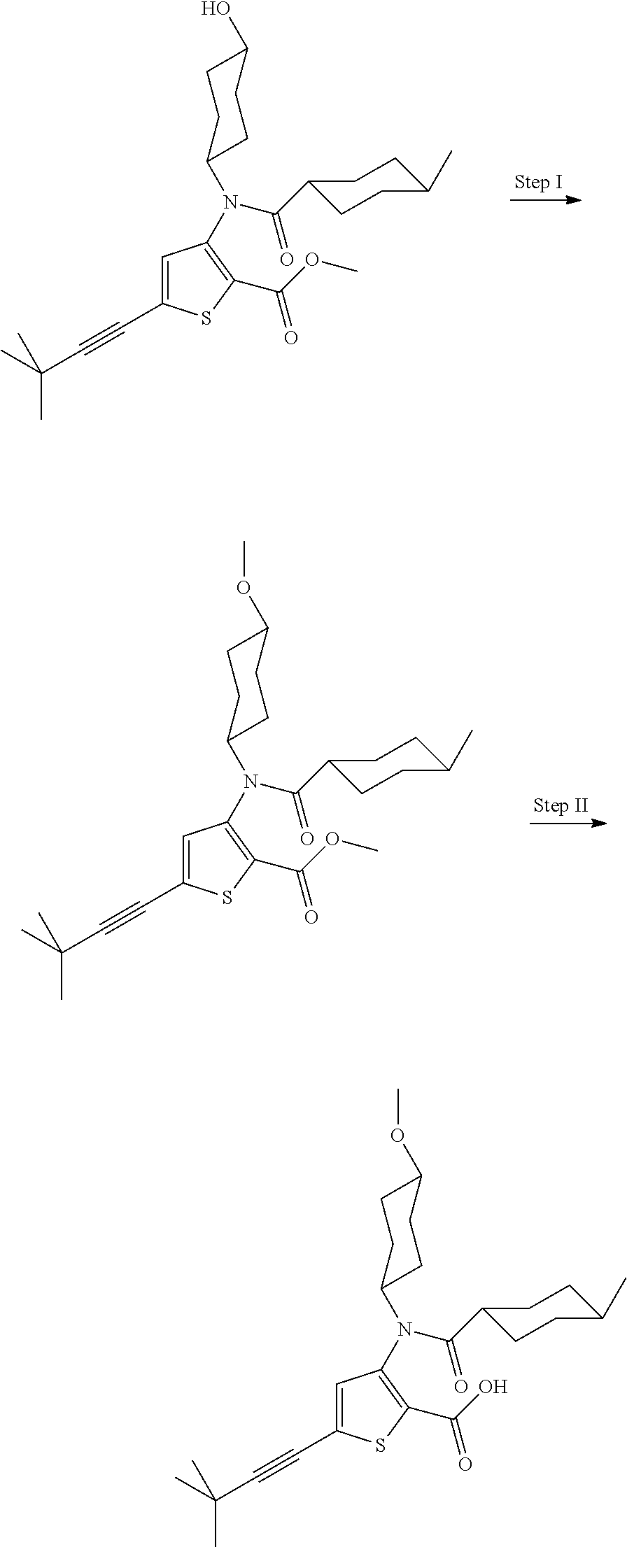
C1=C(C#CC(C)(C)C)SC(C(=O)OC)=C1N(C(=O)C1CCC(C)CC1)C1CCC(O)CC1.C1=C(C#CC(C)(C)C)SC(C(=O)OC)=C1N(C(=O)C1CCC(C)CC1)C1CCC(OC)CC1.C1=C(C#CC(C)(C)C)SC(C(=O)O)=C1N(C(=O)C1CCC(C)CC1)C1CCC(OC)CC1
